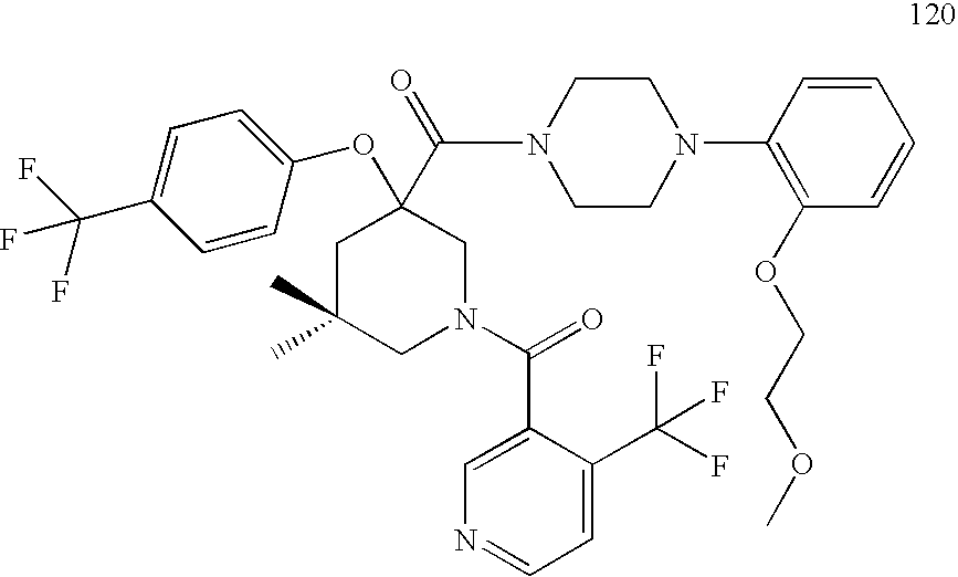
N1(C(=O)C2=CN=CC=C2C(F)(F)F)CC(C(=O)N2CCN(C3=C(OCCOC)C=CC=C3)CC2)(OC2=CC=C(C(F)(F)F)C=C2)CC(C)(C)C1
